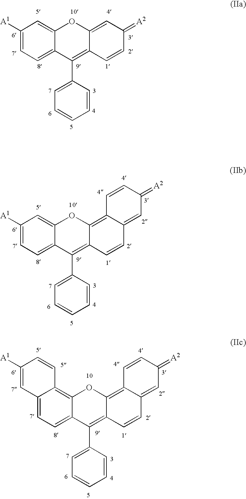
C1([A1])=CC=C2C(=C1)OC1=CC(=[A2])C=CC1=C2C1=CC=CC=C1.C12=C3C(=C(C4=CC=CC=C4)C4=CC=C([A1])C=C4O3)C=CC1=CC(=[A2])C=C2.C12=C3C(=C(C4=CC=CC=C4)C4=CC=C5C(=C4O3)C=CC([A1])=C5)C=CC1=CC(=[A2])C=C2
